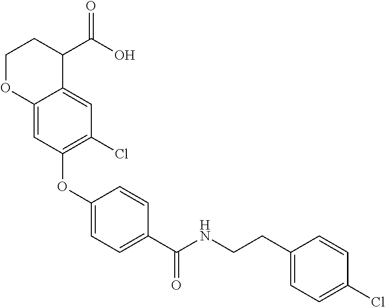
C1OC2=CC(OC3=CC=C(C(NCCC4=CC=C(Cl)C=C4)=O)C=C3)=C(Cl)C=C2C(C(O)=O)C1
